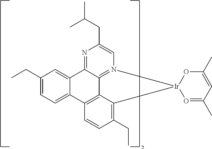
C12=CC(CC)=CC=C1C1=C3C4=N(C=C(CC(C)C)N=C24)[Ir]2(C3=C(CC)C=C1)O=C(C)C=C(C)O2
